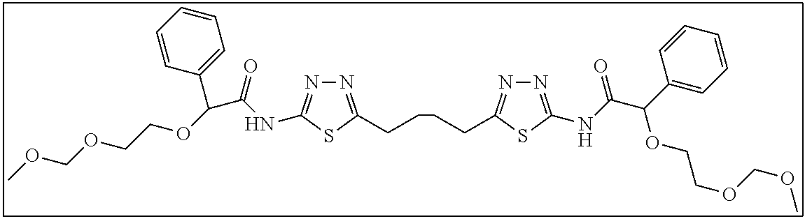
N1=C(CCCCC2=NN=C(NC(C(C3=CC=CC=C3)OCCOCOC)=O)S2)SC(NC(C(OCCOCOC)C2=CC=CC=C2)=O)=N1
